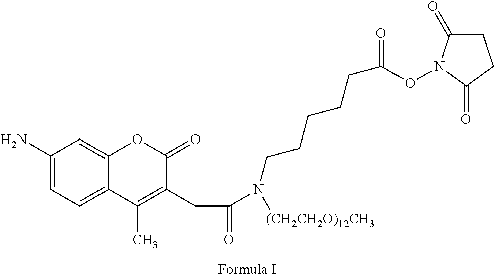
C1(N)=CC=C2C(=C1)OC(=O)C(CC(N(CCCCCC(ON1C(=O)CCC1=O)=O)[(CH2CH2O)12CH3])=O)=C2C
